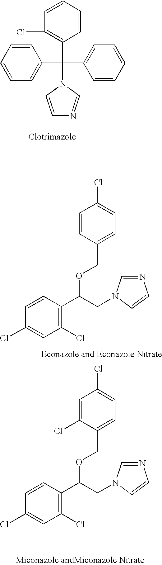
C1=CC=CC=C1C(C1=CC=CC=C1)(C1=C(Cl)C=CC=C1)N1C=CN=C1.ClC1=CC=C(COC(C2=C(Cl)C=C(Cl)C=C2)CN2C=NC=C2)C=C1.ClC1=CC=C(COC(C2=C(Cl)C=C(Cl)C=C2)CN2C=NC=C2)C(Cl)=C1
